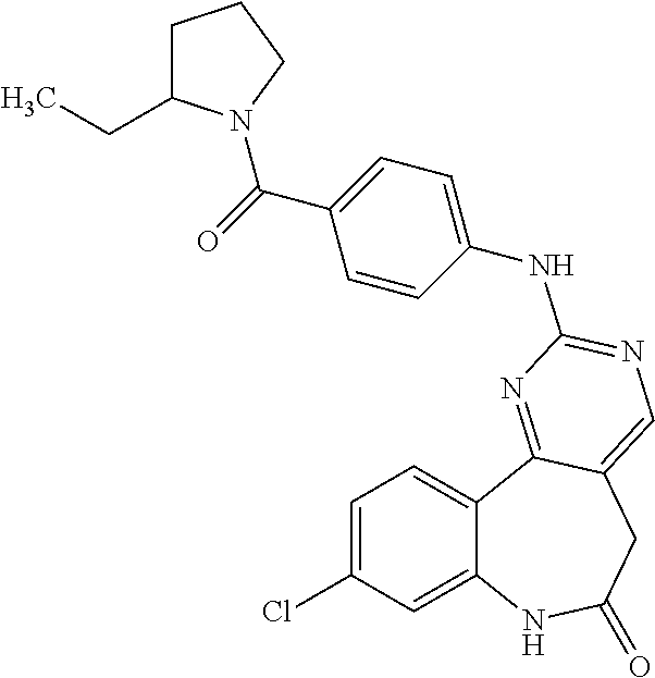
C1=C(Cl)C=C2C(=C1)C1=NC(NC3=CC=C(C(=O)N4C(CC)CCC4)C=C3)=NC=C1CC(=O)N2
